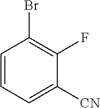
C1=CC=C([CN])C(F)=C1Br
